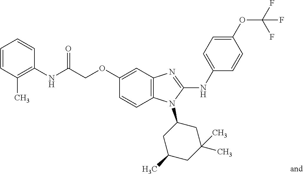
C1(C)=C(NC(COC2=CC3=C(C=C2)N(C2CC(C)CC(C)(C)C2)C(NC2=CC=C(OC(F)(F)F)C=C2)=N3)=O)C=CC=C1
